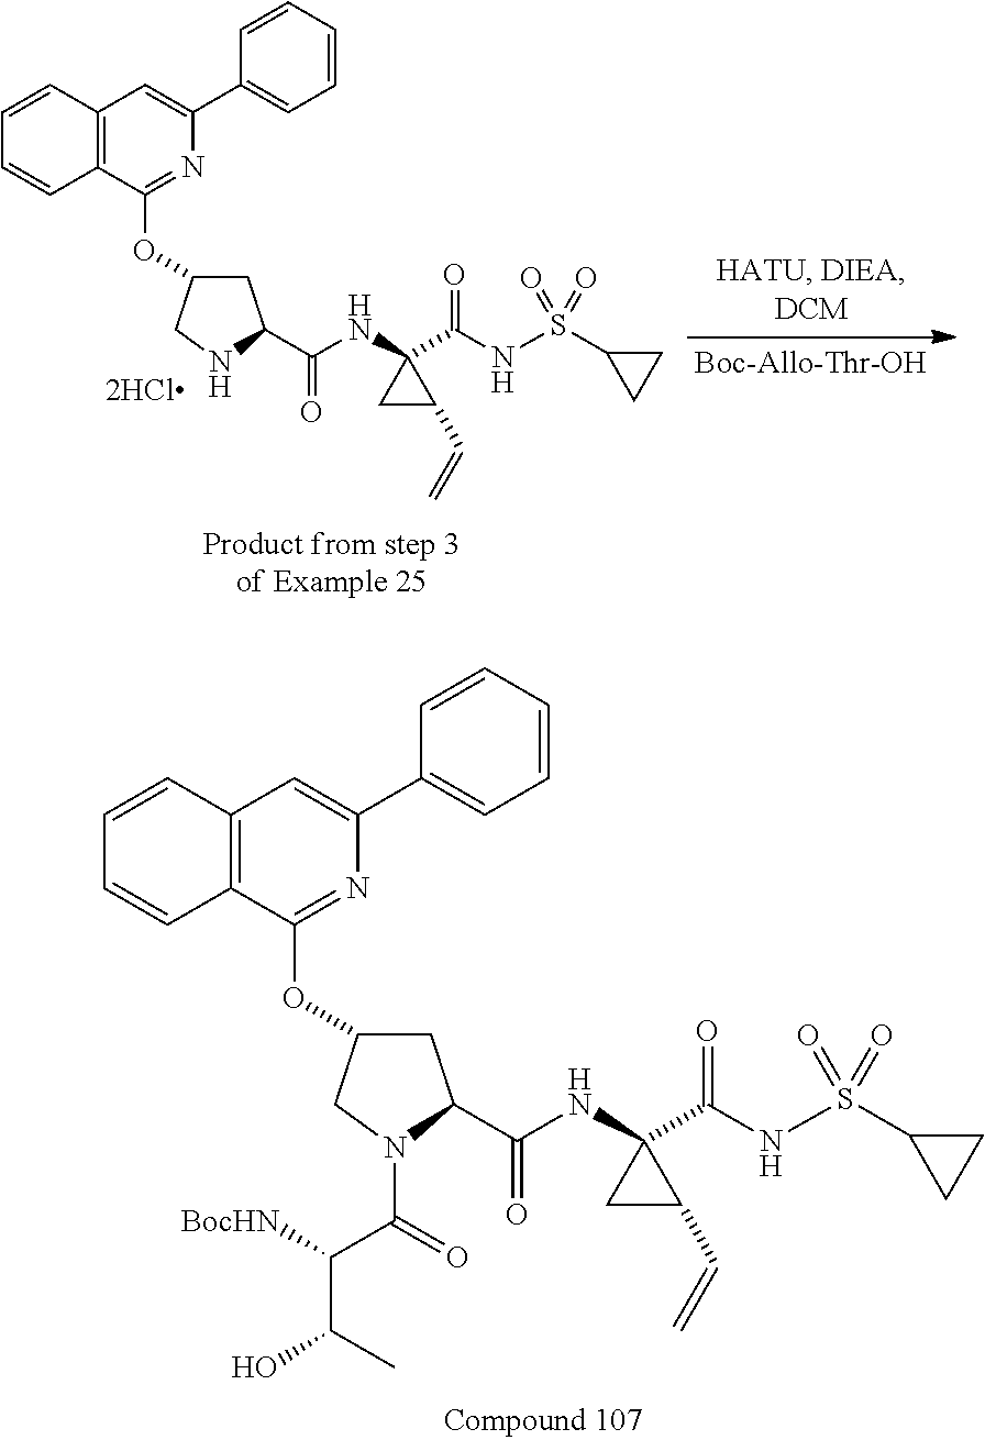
C1=CC2=C(C=C1)C(OC1CC(C(NC3(C(NS(C4CC4)(=O)=O)=O)CC3C=C)=O)N(C(C(C(O)C)[BocHN])=O)C1)=NC(C1=CC=CC=C1)=C2.C1=CC2=C(C=C1)C(OC1CC(C(NC3(C(NS(C4CC4)(=O)=O)=O)CC3C=C)=O)NC1)=NC(C1=CC=CC=C1)=C2
